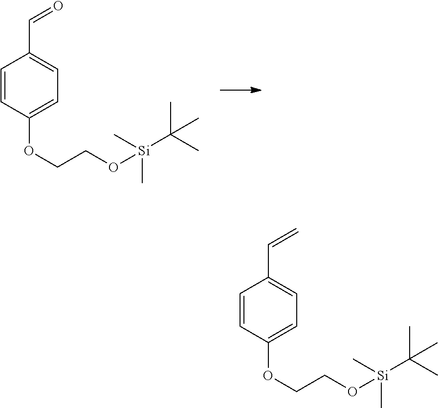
C1=CC(OCCO[Si](C)(C)C(C)(C)C)=CC=C1C=O.C1=CC(OCCO[Si](C)(C)C(C)(C)C)=CC=C1C=C
